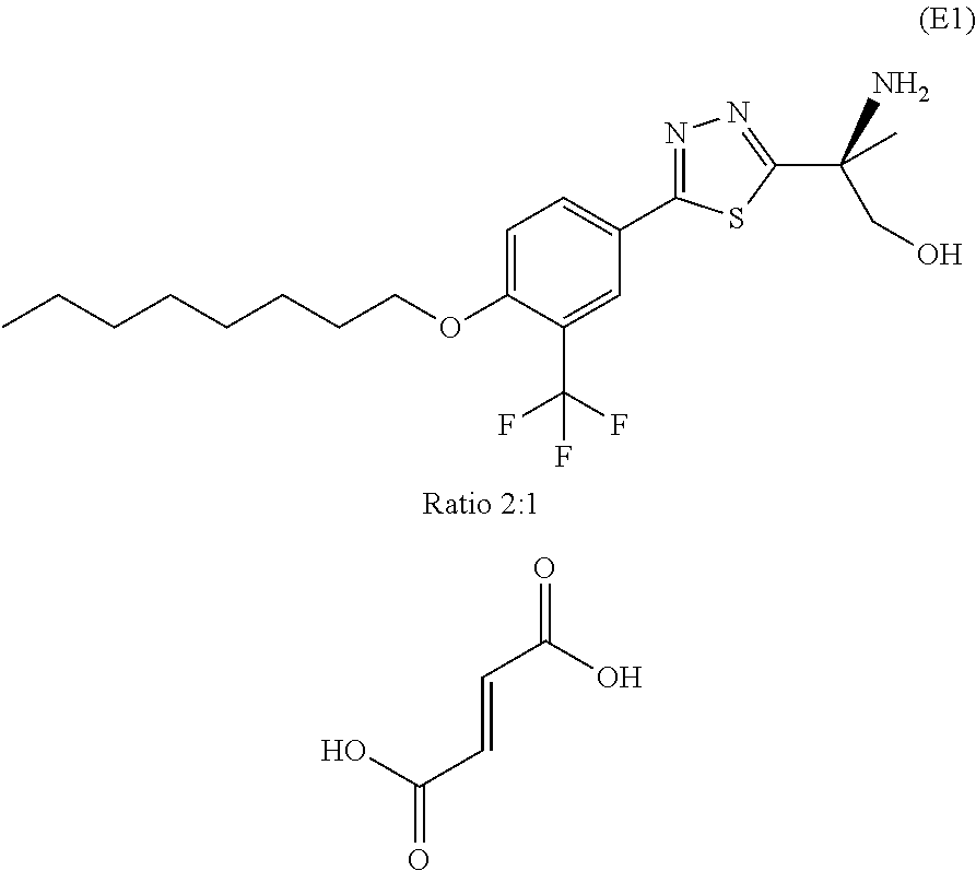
CCCCCCCCOC1=CC=C(C2=NN=C(C(CO)(N)C)S2)C=C1C(F)(F)F.C(C(O)=O)=CC(O)=O
